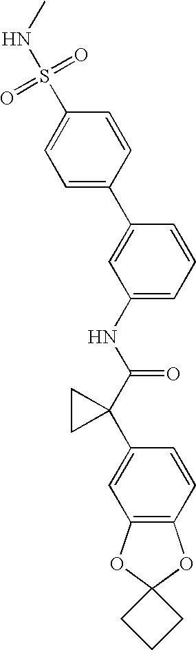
C1(S(=O)(=O)NC)=CC=C(C2=CC(NC(C3(C4=CC5=C(C=C4)OC4(O5)CCC4)CC3)=O)=CC=C2)C=C1
